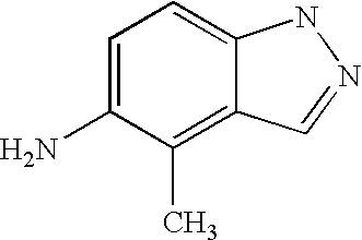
C1(C)=C2C(=CC=C1N)NN=C2
